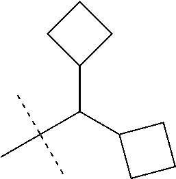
C(C(C1CCC1)C1CCC1)(C)(C)C
